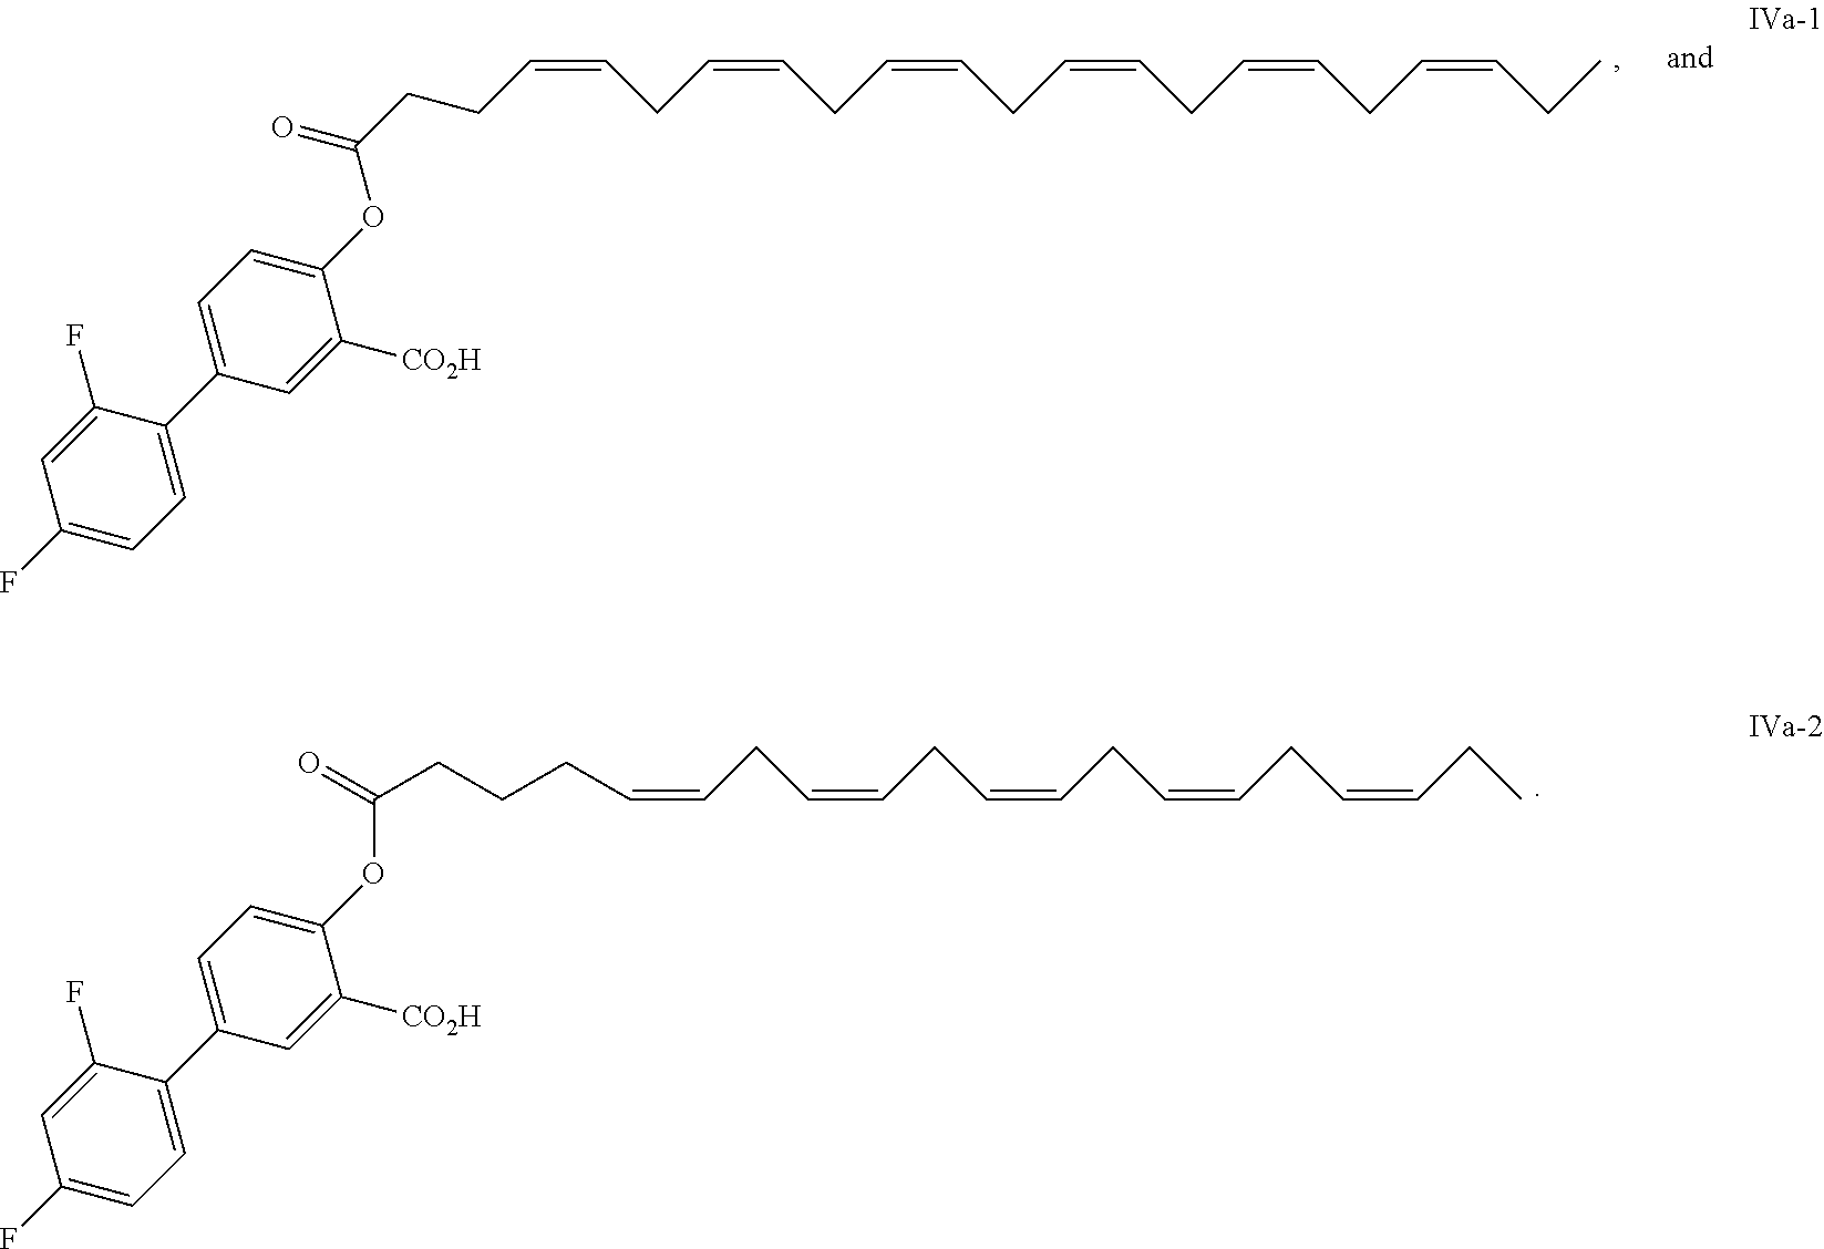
C(OC1=CC=C(C2=CC=C(F)C=C2F)C=C1[CO2H])(CCCC=CCC=CCC=CCC=CCC=CCC)=O.C(C=CCC=CCC=CCC=CCCC(=O)OC1=CC=C(C2=CC=C(F)C=C2F)C=C1[CO2H])C=CCC=CCC
